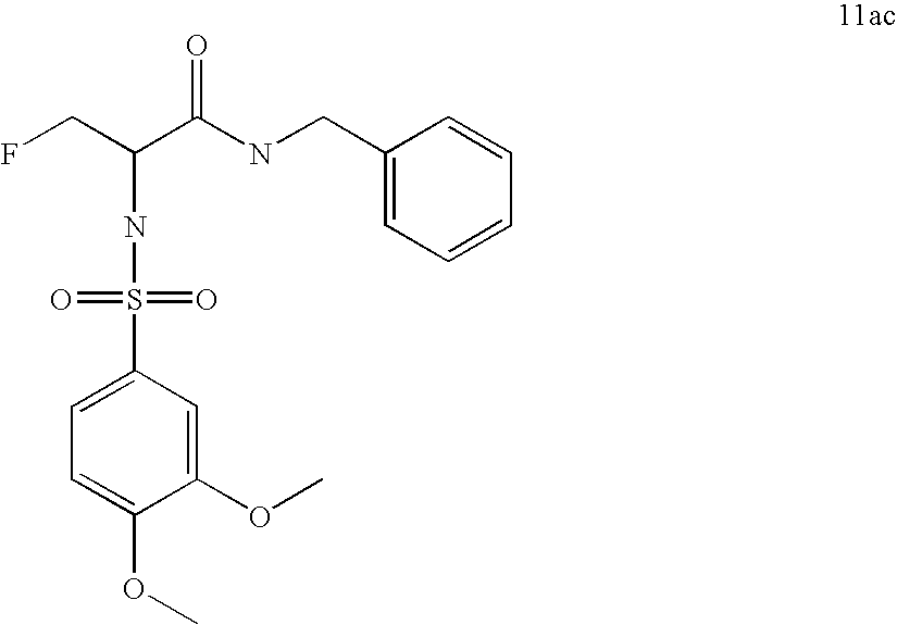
C1(S(NC(C(NCC2=CC=CC=C2)=O)CF)(=O)=O)=CC=C(OC)C(OC)=C1
